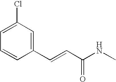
C1(C=CC(NC)=O)=CC(Cl)=CC=C1
